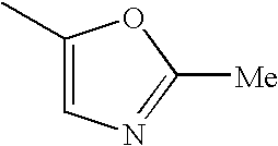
CC1=CN=C([Me])O1
